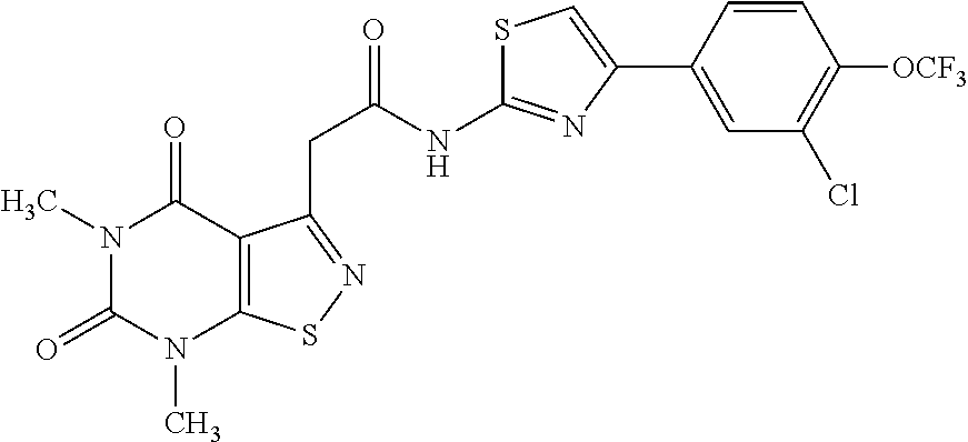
N1(C)C(=O)N(C)C2=C(C1=O)C(CC(NC1=NC(C3=CC(Cl)=C([OCF3])C=C3)=CS1)=O)=NS2
